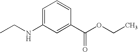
C1=C(NCC)C=C(C(OCC)=O)C=C1
